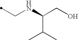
C(NCC)(CO)C(C)C
